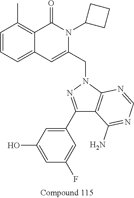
C1=CC=C2C(=C1C)C(=O)N(C1CCC1)C(CN1N=C(C3=CC(O)=CC(F)=C3)C3=C1N=CN=C3N)=C2
